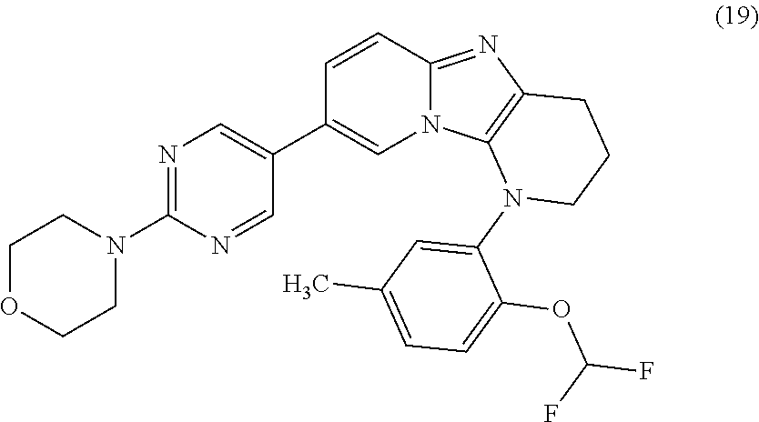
C1=CC2=NC3=C(N2C=C1C1=CN=C(N2CCOCC2)N=C1)N(C1=CC(C)=CC=C1OC(F)F)CCC3
